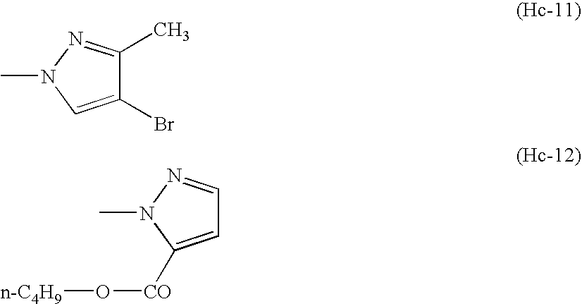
C1(Br)=CN(C)N=C1C.C1=C([CO]O[n-C4H9])N(C)N=C1
